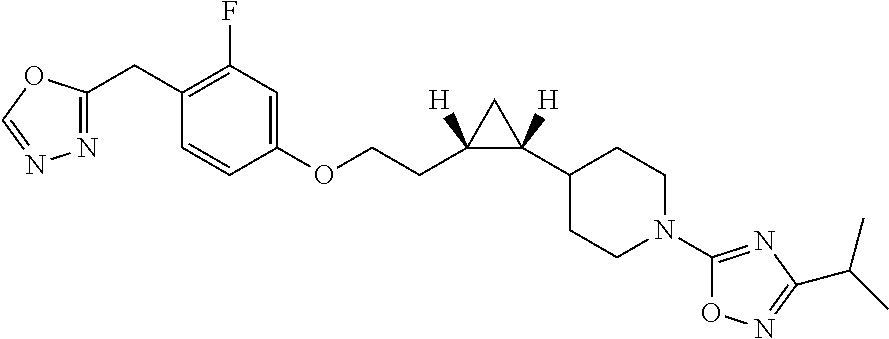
C1C(C2CCN(C3=NC(C(C)C)=NO3)CC2)([H])C1(CCOC1=CC(F)=C(CC2=NN=CO2)C=C1)[H]
